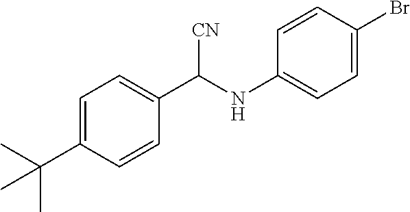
C1=C(C(C)(C)C)C=CC(C(NC2=CC=C(Br)C=C2)[CN])=C1
